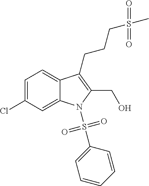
C1=C(Cl)C=C2C(=C1)C(CCCS(C)(=O)=O)=C(CO)N2S(=O)(=O)C1=CC=CC=C1
